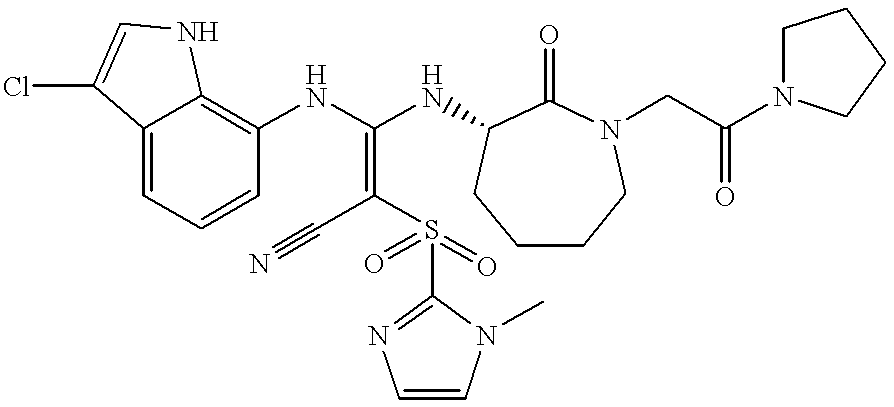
C12=CC=CC(NC(NC3C(=O)N(CC(N4CCCC4)=O)CCCC3)=C(C#N)S(=O)(=O)C3=NC=CN3C)=C1NC=C2Cl
